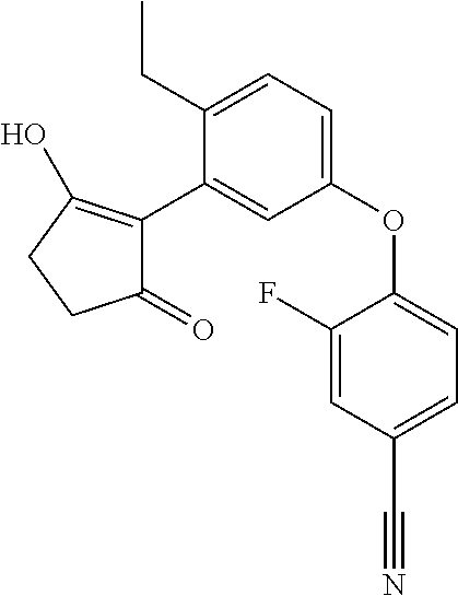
C1(=O)C(C2=CC(OC3=CC=C(C#N)C=C3F)=CC=C2CC)=C(O)CC1
